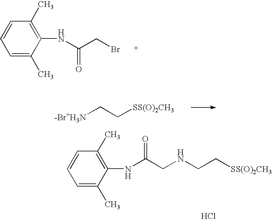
C1=C(C)C(NC(CBr)=O)=C(C)C=C1.[-Br+H3N]CC[SS(O)2CH3].C1=C(C)C(NC(CNCC[SS(O)2CH3])=O)=C(C)C=C1.Cl
